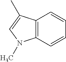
C1=CC=CC2=C1N(C)C=C2C
